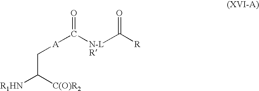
C(C([C(O)R2])[R1HN])[A]C([N-L]C([R])=O)=O
